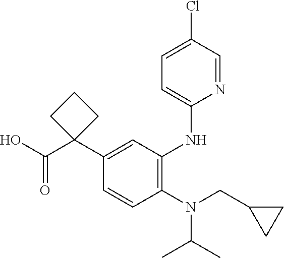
C1(N(CC2CC2)C(C)C)=C(NC2=CC=C(Cl)C=N2)C=C(C2(C(O)=O)CCC2)C=C1
